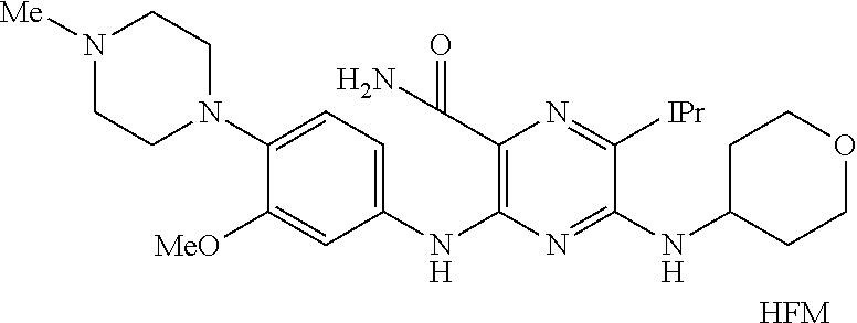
N1([Me])CCN(C2=CC=C(NC3=C(C(N)=O)N=C([IPr])C(NC4CCOCC4)=N3)C=C2[MeO])CC1.[HFM]
